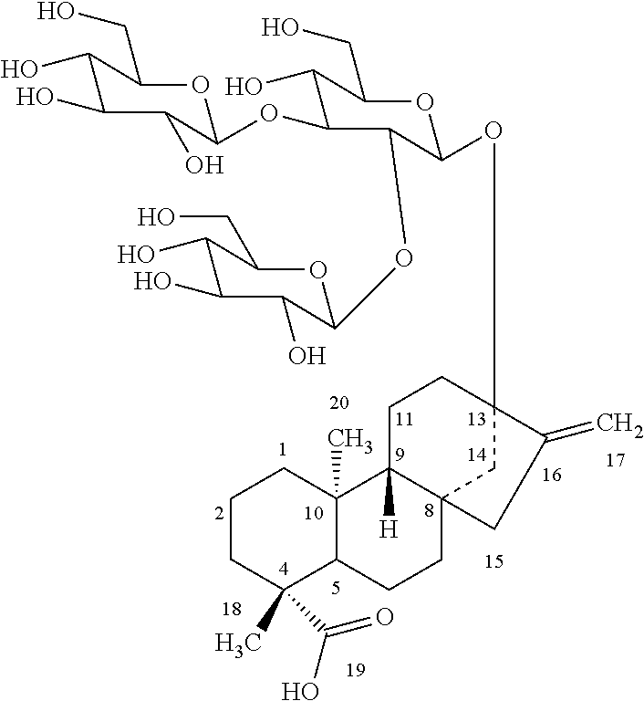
C1C2([H])C3(CC(OC4OC(CO)C(O)C(OC5OC(CO)C(O)C(O)C5O)C4OC4OC(CO)C(O)C(O)C4O)(C1)C(=C)C3)CCC1C2(C)CCCC1(C)C(=O)O
